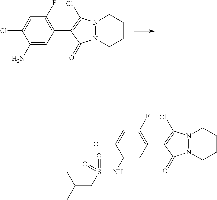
N12N(CCCC1)C(=O)C(C1=C(F)C=C(Cl)C(N)=C1)=C2Cl.N12N(CCCC1)C(=O)C(C1=C(F)C=C(Cl)C(NS(=O)(CC(C)C)=O)=C1)=C2Cl
